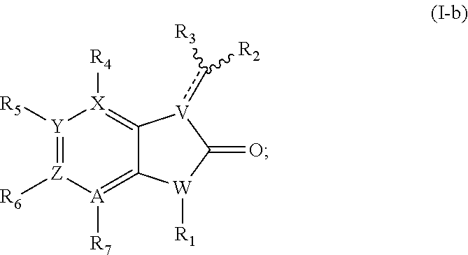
[Y]1([R5])=[Z]([R6])[A]([R7])=C2C(=[X]1[R4])[V](c([R3])[R2])C(=O)[W]2[R1]
